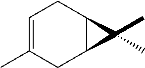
C1=C(C)CC2C(C1)C2(C)C
